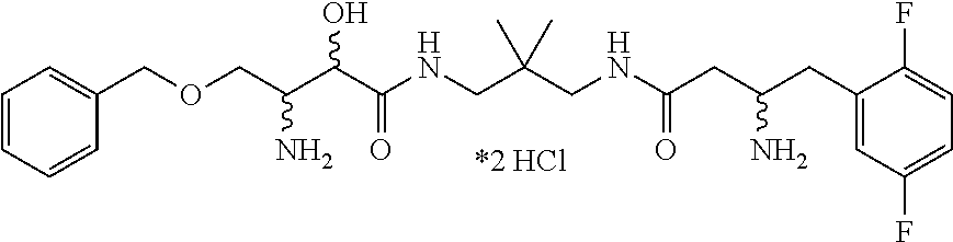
C1=CC=CC(COCC(C(C(NCC(CNC(CC(CC2=CC(F)=CC=C2F)N)=O)(C)C)=O)O)N)=C1
